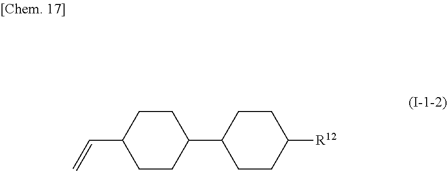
C1CC(C2CCC([R12])CC2)CCC1C=C
